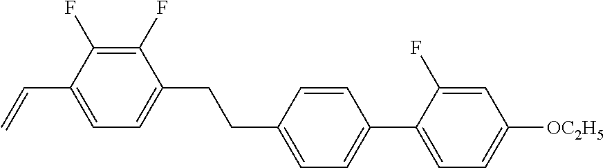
C1(F)=C(F)C(C=C)=CC=C1CCC1=CC=C(C2=CC=C([OC2H5])C=C2F)C=C1
